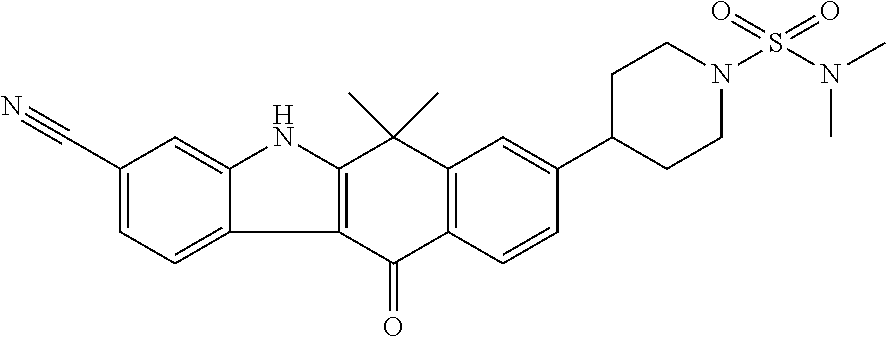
C12=C(C(=O)C3=C(C1(C)C)C=C(C1CCN(S(=O)(=O)N(C)C)CC1)C=C3)C1=CC=C(C#N)C=C1N2
